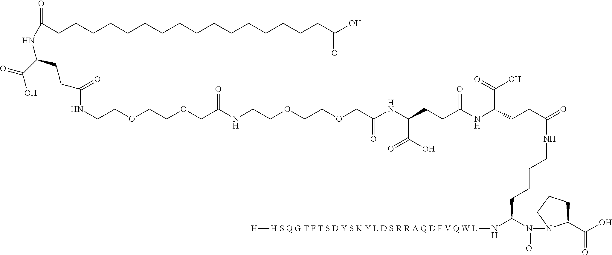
O=C(NC(C(O)=O)CCC(=O)NCCOCCOCC(NCCOCCOCC(NC(C(O)=O)CCC(NC(C(O)=O)CCC(=O)NCCCCC(N[H S Q G T F T S D Y S K Y L D S R R A Q D F V Q W L][H])N(=O)N1C(C(O)=O)CCC1)=O)=O)=O)CCCCCCCCCCCCCCCCC(O)=O
